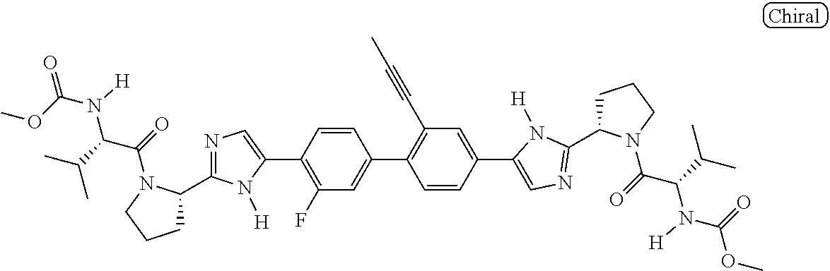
C1(C2=C(F)C=C(C3=C(C#CC)C=C(C4=CN=C(C5CCCN5C(C(C(C)C)N([H])C(=O)OC)=O)N4[H])C=C3)C=C2)=CN=C(C2CCCN2C(=O)C(C(C)C)N(C(OC)=O)[H])N1[H]
